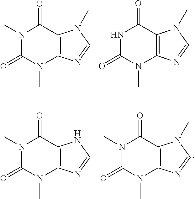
N1(C)C(=O)N(C)C2=C(C1=O)N(C)C=N2.N1C(=O)N(C)C2=C(C1=O)N(C)C=N2.N1(C)C(=O)N(C)C2=C(C1=O)NC=N2.N1(C)C(=O)N(C)C2=C(C1=O)N(C)C=N2
